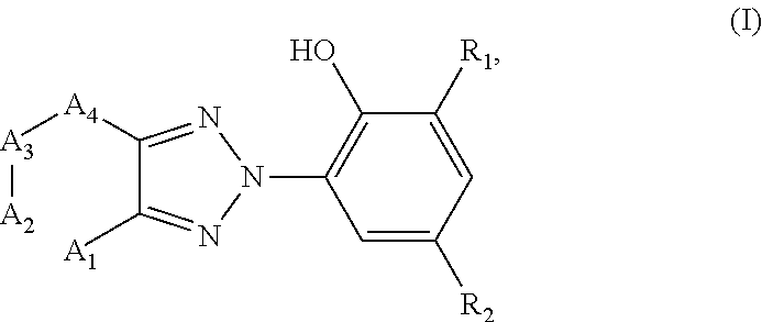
C1=C([R2])C=C([R1])C(O)=C1N1N=C([A1])C([A4][A3][A2])=N1
